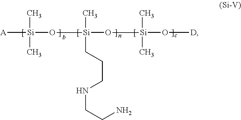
[A][Si](C)(C)O[Si](C)(CCCNCCN)O[Si](C)(C)O[D]
